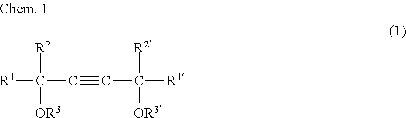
[R1]C([R2])([OR3])C#CC([OR3])([R1])[R2]
